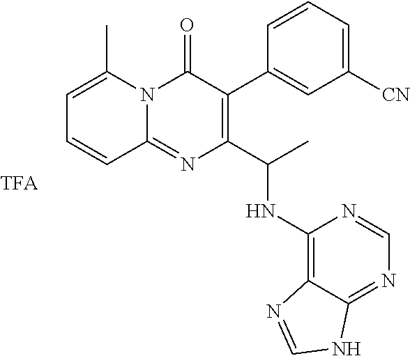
C1([CN])=CC=CC(C2=C(C(C)NC3=C4C(=NC=N3)NC=N4)N=C3N(C2=O)C(C)=CC=C3)=C1
